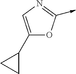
C1(C2CC2)=CN=C(->C)O1
